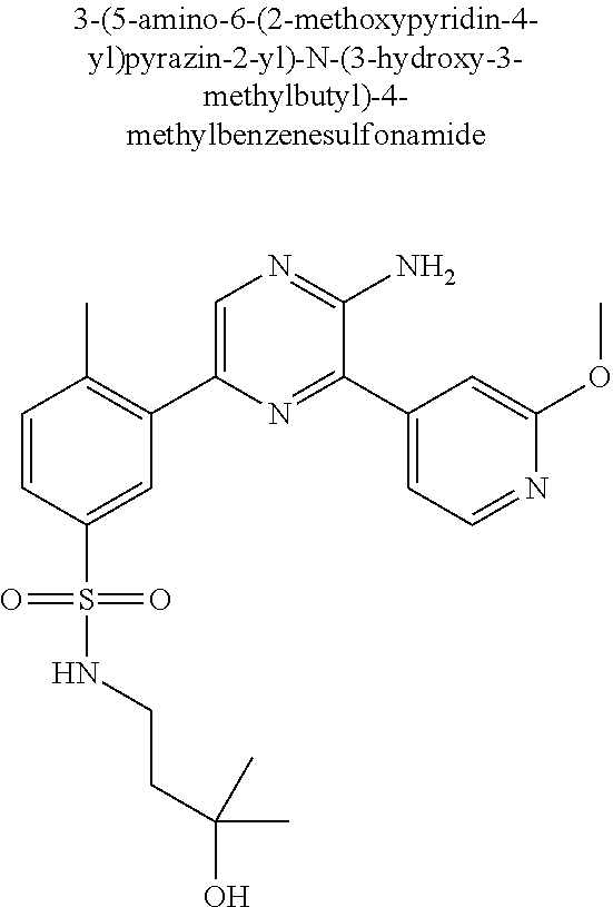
C1=CC(S(=O)(=O)NCCC(O)(C)C)=CC(C2=CN=C(N)C(C3=CC=NC(OC)=C3)=N2)=C1C
